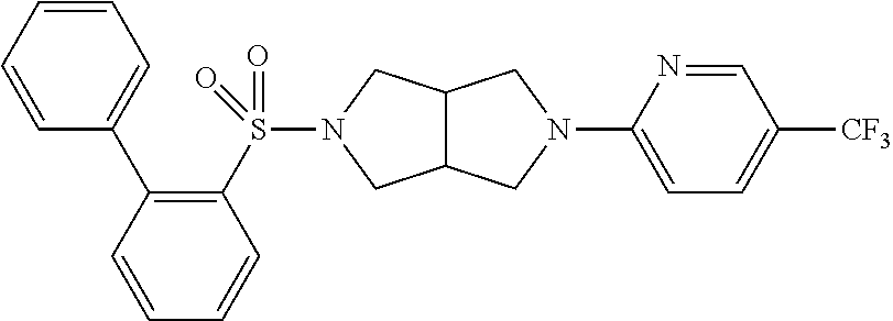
C1=CC(C2=C(S(N3CC4C(C3)CN(C3=CC=C([CF3])C=N3)C4)(=O)=O)C=CC=C2)=CC=C1
